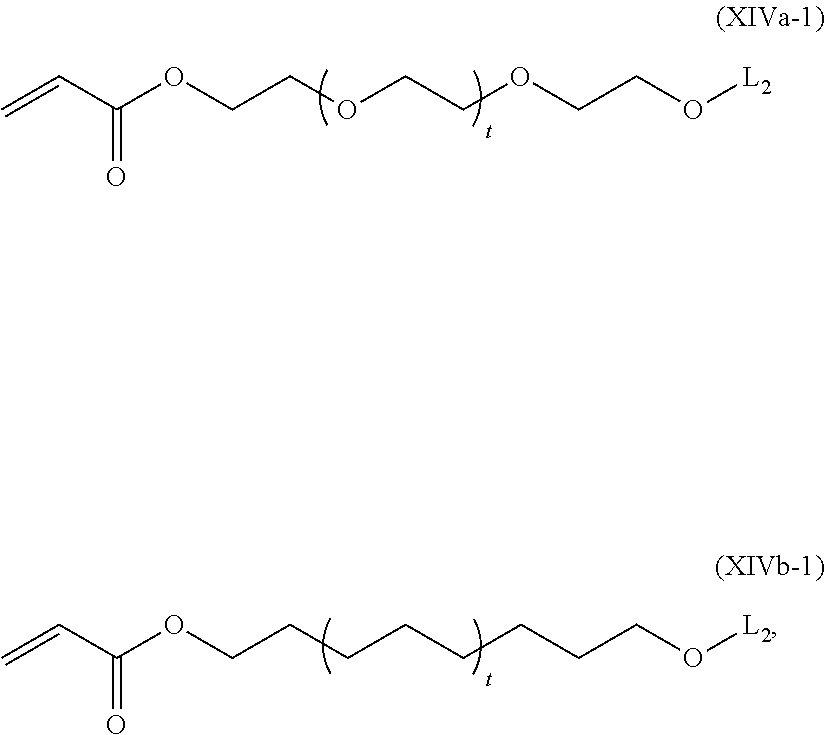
C=CC(OCCOCCOCCO[L2])=O.C=CC(OCCCCCCCCO[L2])=O
